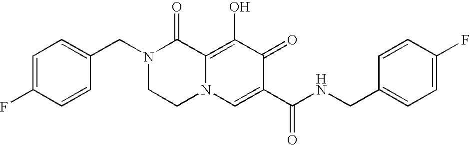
C1=C(F)C=CC(CN2CCN3C(=C(O)C(=O)C(C(=O)NCC4=CC=C(F)C=C4)=C3)C2=O)=C1
